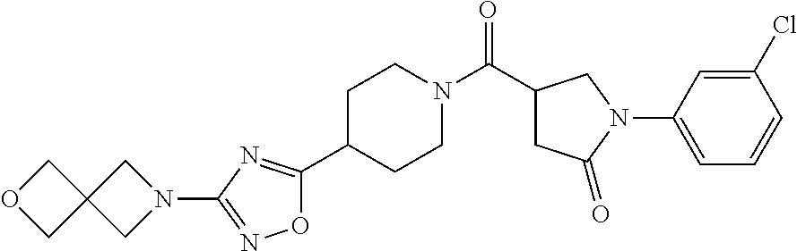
C1N(C(C2CC(=O)N(C3=CC=CC(Cl)=C3)C2)=O)CCC(C2=NC(N3CC4(C3)COC4)=NO2)C1
